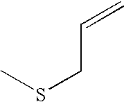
CSCC=C
